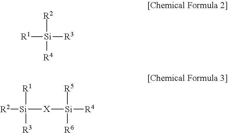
[R1][Si]([R2])([R3])[R4].[R2][Si]([R1])([X][Si]([R5])([R4])[R6])[R3]
